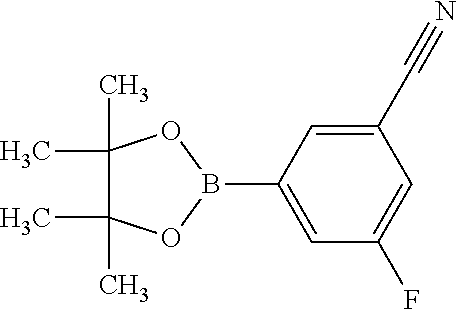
B1(C2=CC(F)=CC(C#N)=C2)OC(C)(C)C(C)(C)O1
